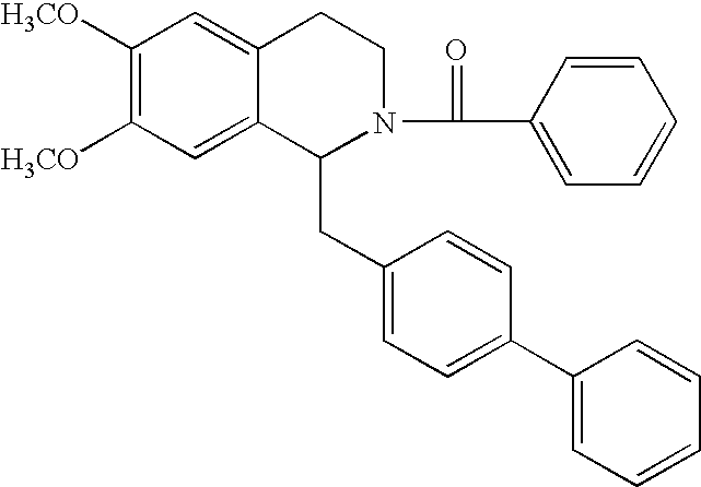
C1([H3CO])=C([H3CO])C=C2C(=C1)CCN(C(C1=CC=CC=C1)=O)C2CC1=CC=C(C2=CC=CC=C2)C=C1
